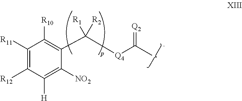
C1([R11])=C([R12])C([H])=C([NO2])C(C([Q4]C(C)=[Q2])([R1])[R2])=C1[R10]
